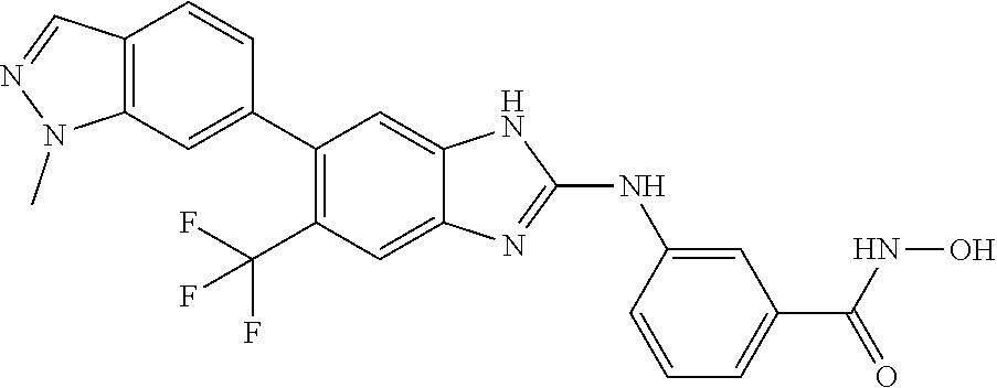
C(C1=C(C2=CC3=C(C=C2)C=NN3C)C=C2C(=C1)N=C(NC1=CC(C(NO)=O)=CC=C1)N2)(F)(F)F
